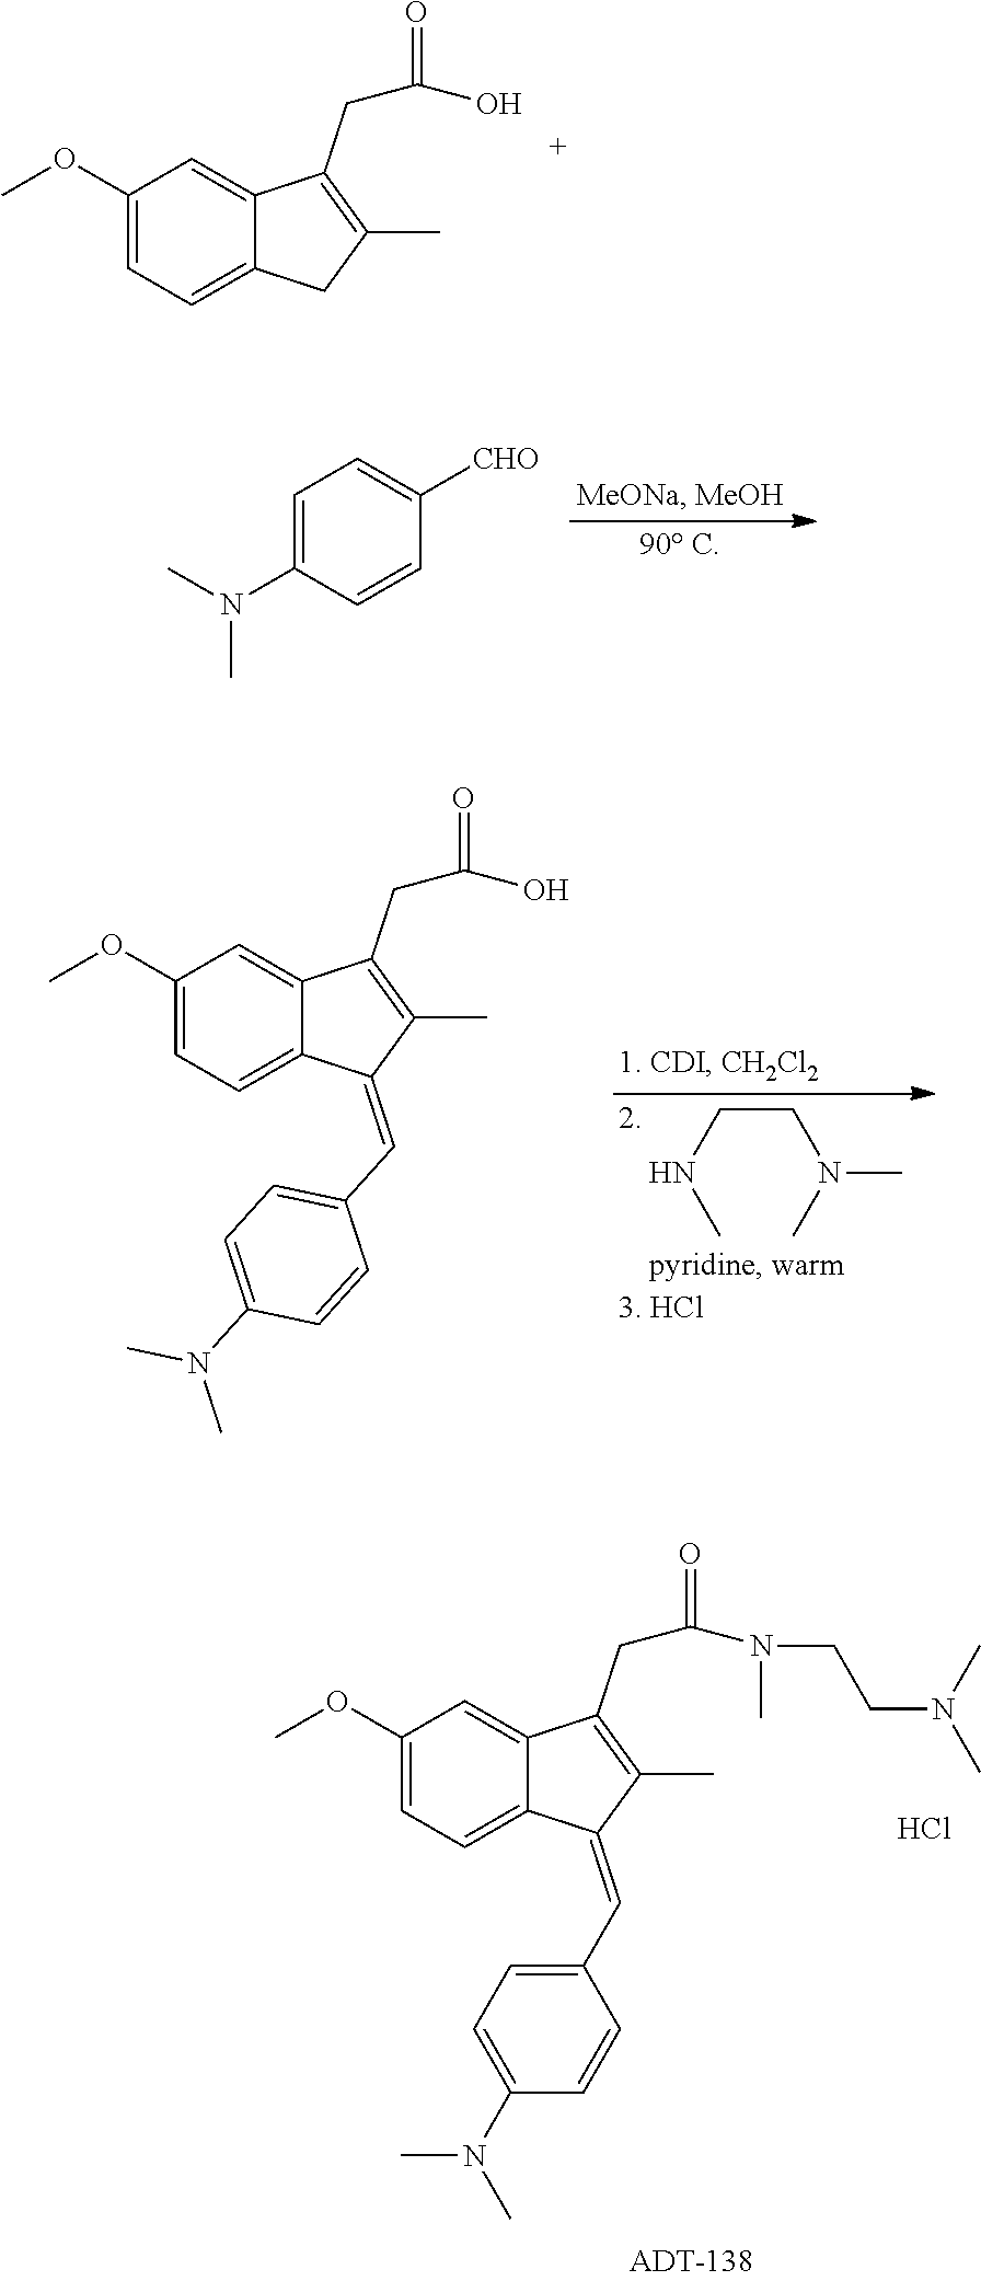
C1(OC)=CC=C2C(=C1)C(CC(=O)O)=C(C)C2.C1=C(N(C)C)C=CC([CHO])=C1.C1(OC)=CC=C2C(=C1)C(CC(=O)O)=C(C)C2=CC1=CC=C(N(C)C)C=C1.N(C)CCN(C)C.C1(OC)=CC=C2C(=C1)C(CC(=O)N(C)CCN(C)C)=C(C)C2=CC1=CC=C(N(C)C)C=C1.Cl
